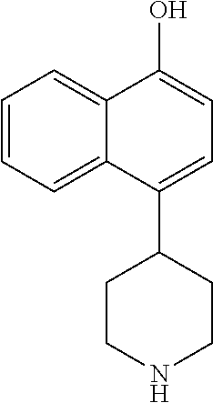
C1=C(C2CCNCC2)C2=CC=CC=C2C(O)=C1
